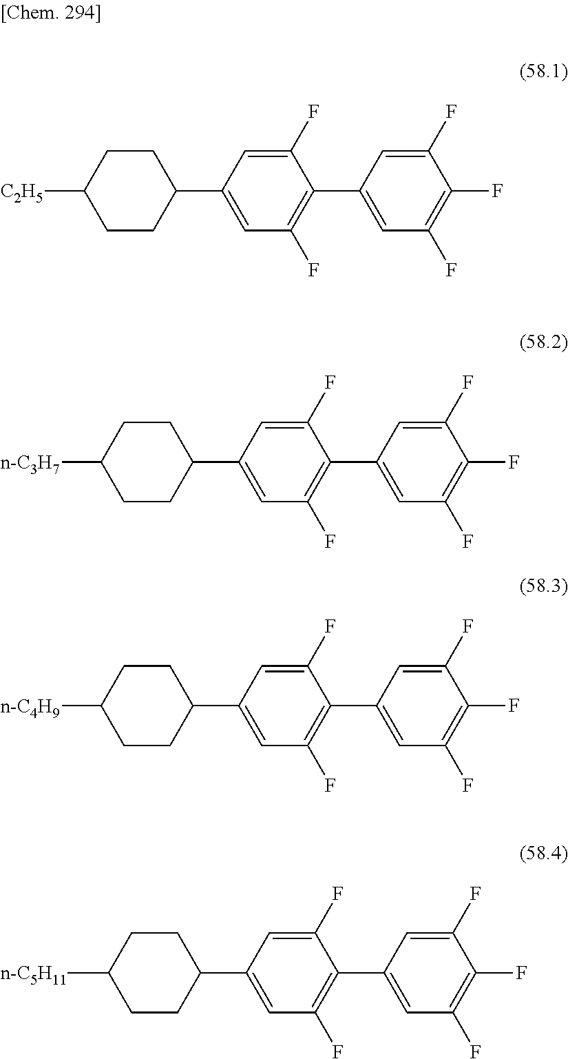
C1(C2=CC(F)=C(C3=CC(F)=C(F)C(F)=C3)C(F)=C2)CCC([C2H5])CC1.C1(C2=CC(F)=C(C3=CC(F)=C(F)C(F)=C3)C(F)=C2)CCC([n-C3H7])CC1.C1(C2=CC(F)=C(C3=CC(F)=C(F)C(F)=C3)C(F)=C2)CCC([n-C4H9])CC1.C1(C2=CC(F)=C(C3=CC(F)=C(F)C(F)=C3)C(F)=C2)CCC([n-C5H11])CC1
